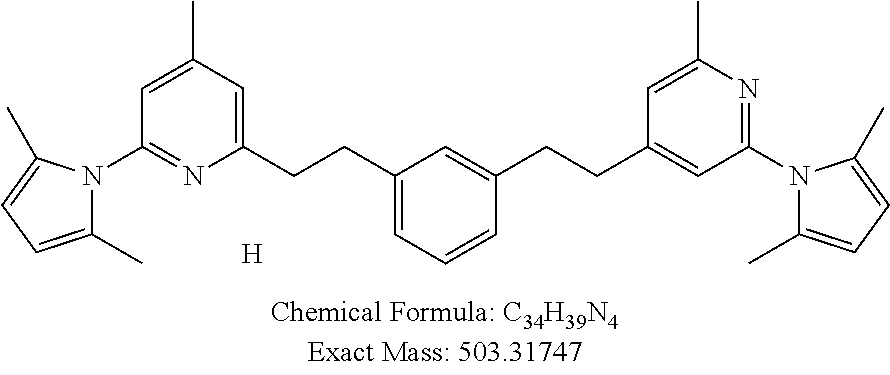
[H].C1(CCC2=CC=CC(CCC3=CC(N4C(C)=CC=C4C)=NC(C)=C3)=C2)=CC(C)=CC(N2C(C)=CC=C2C)=N1
